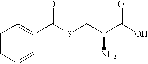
C1=CC=CC(C(SCC(C(O)=O)N)=O)=C1
